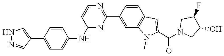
N1(C(C2=CC3=C(N2C)C=C(C2=NC=CC(NC4=CC=C(C5=CNN=C5)C=C4)=N2)C=C3)=O)CC(O)C(F)C1
